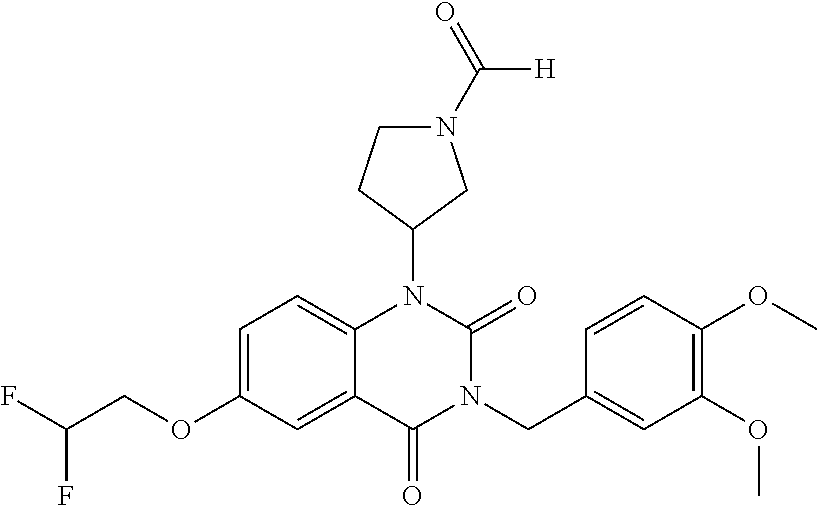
C1=C(OCC(F)F)C=C2C(=C1)N(C1CN(C(=O)[H])CC1)C(=O)N(CC1=CC(OC)=C(OC)C=C1)C2=O
